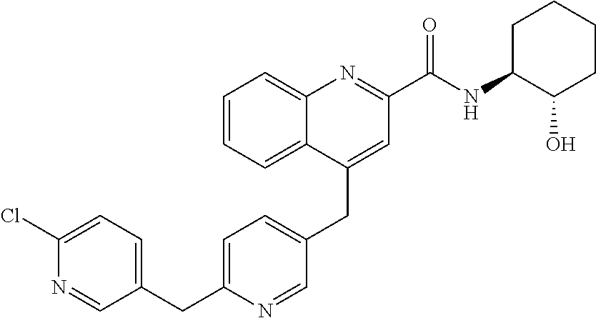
C1=C(CC2=CC=C(Cl)N=C2)N=CC(CC2=CC(C(NC3C(O)CCCC3)=O)=NC3=CC=CC=C23)=C1
